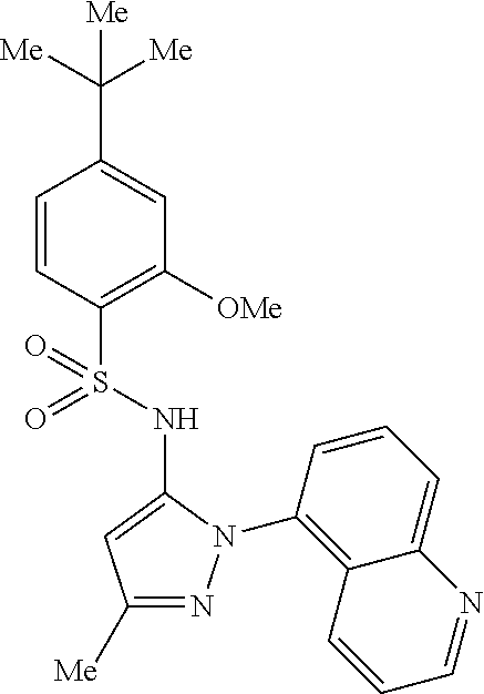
C1(C([Me])([Me])[Me])=CC([OMe])=C(S(=O)(=O)NC2=CC([Me])=NN2C2=C3C(=CC=C2)N=CC=C3)C=C1
